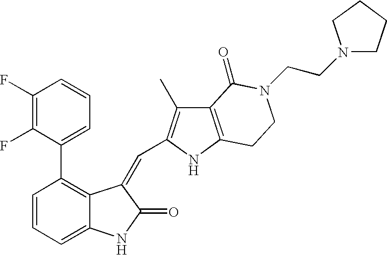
C1=CC=C2C(=C1C1=CC=CC(F)=C1F)C(=CC1=C(C)C3=C(N1)CCN(CCN1CCCC1)C3=O)C(=O)N2
